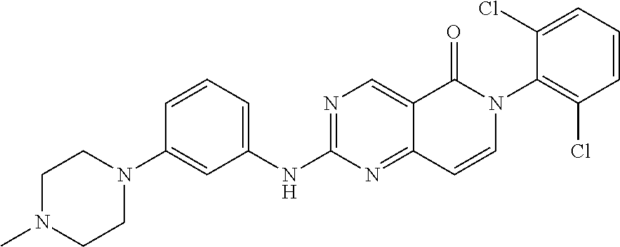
C1N(C)CCN(C2=CC(NC3=NC=C4C(=N3)C=CN(C3=C(Cl)C=CC=C3Cl)C4=O)=CC=C2)C1
